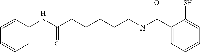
C1=C(NC(CCCCCNC(C2=CC=CC=C2S)=O)=O)C=CC=C1
